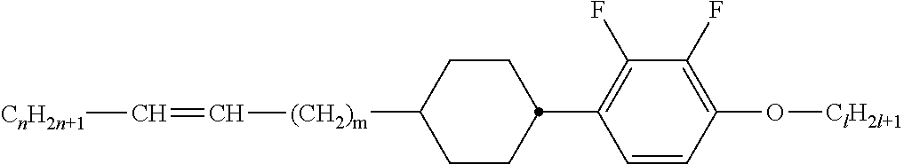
C1CC(C2=C(F)C(F)=C(O[ClH2l+1])C=C2)CCC1[(CH2)m]C=C[CnH2n+1]
